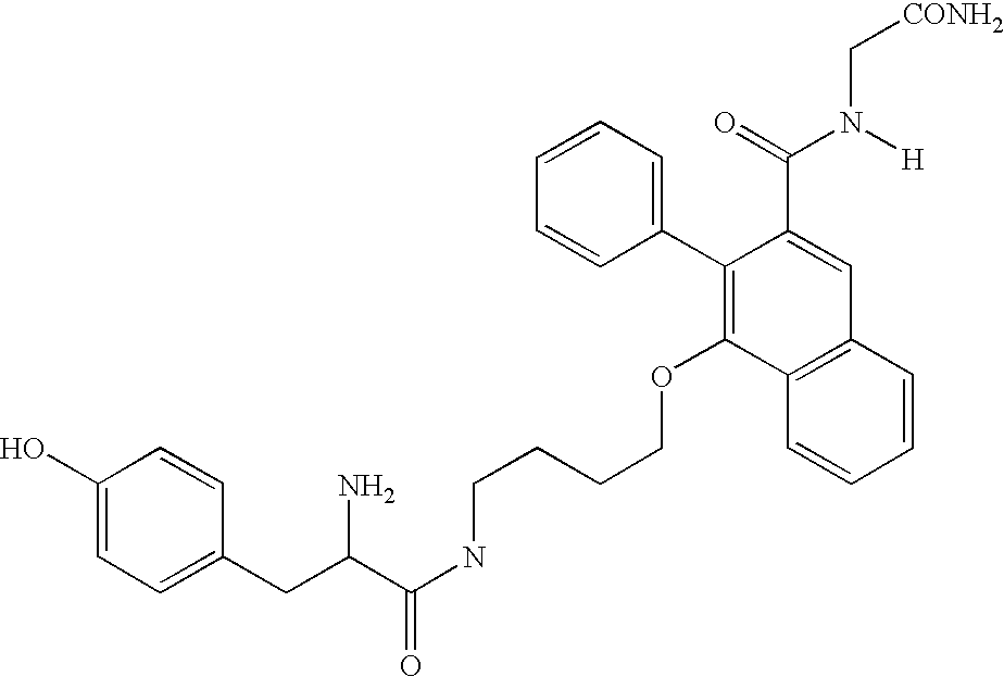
C1(O)=CC=C(CC(C(NCCCCOC2=C(C3=CC=CC=C3)C(C(=O)N([H])C[CONH2])=CC3=C2C=CC=C3)=O)N)C=C1
